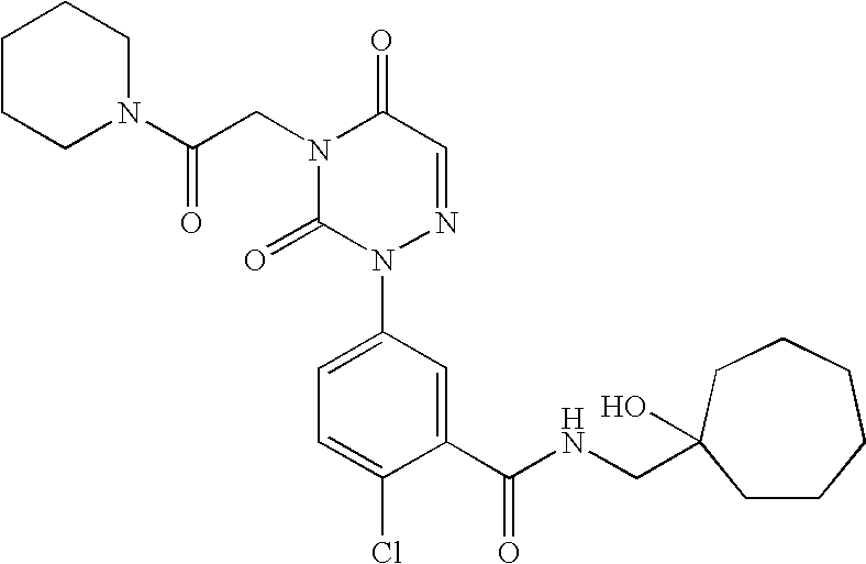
C1(C(NCC2(O)CCCCCC2)=O)=CC(N2N=CC(=O)N(CC(N3CCCCC3)=O)C2=O)=CC=C1Cl
